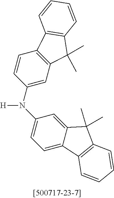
C1=C2C(=CC(N([H])C3=CC4=C(C=C3)C3=C(C4(C)C)C=CC=C3)=C1)C(C)(C)C1=C2C=CC=C1
